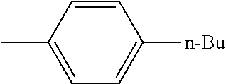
C1=C(C)C=CC([n-Bu])=C1
